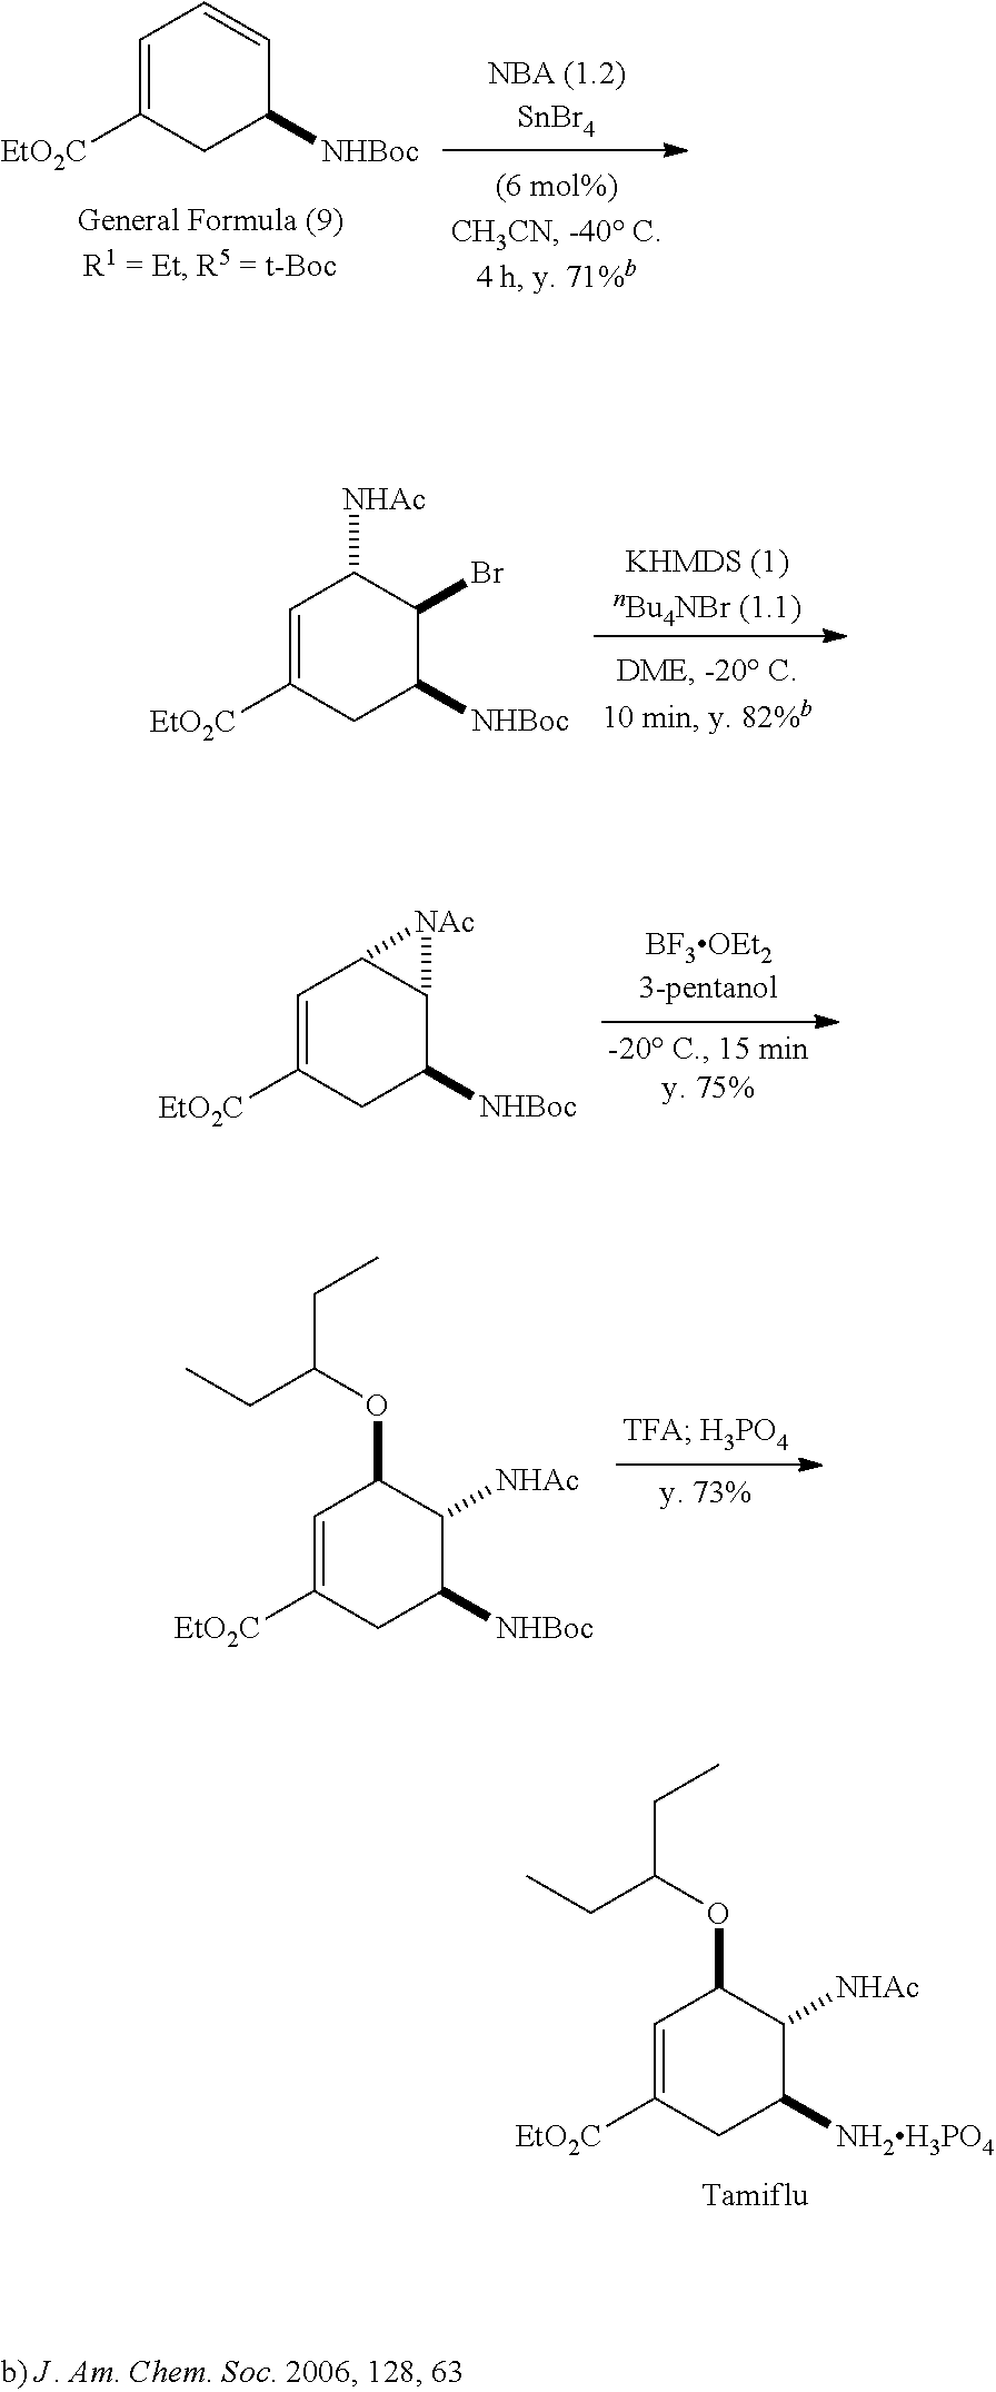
C1=C([EtO2C])CC([NH2H3PO4])C([NHAc])C1OC(CC)CC.C1=C([EtO2C])CC([NHBoc])C=C1.C1=C([EtO2C])CC([NHBoc])C(Br)C1[NHAc].C1=C([EtO2C])CC([NHBoc])C2C1[NAc]2.C1=C([EtO2C])CC([NHBoc])C([NHAc])C1OC(CC)CC
